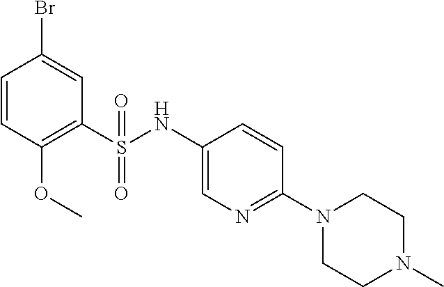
C1=CC(OC)=C(S(NC2=CN=C(N3CCN(C)CC3)C=C2)(=O)=O)C=C1Br
